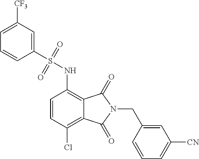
C1=C([CF3])C=C(S(=O)(=O)NC2=C3C(=C(Cl)C=C2)C(=O)N(CC2=CC([CN])=CC=C2)C3=O)C=C1
